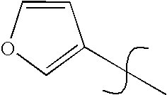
O1C=C(CC)C=C1
